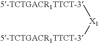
[5-TCTGACR1TTCT-3][X1][5-TCTGACR1TTCT-3]
